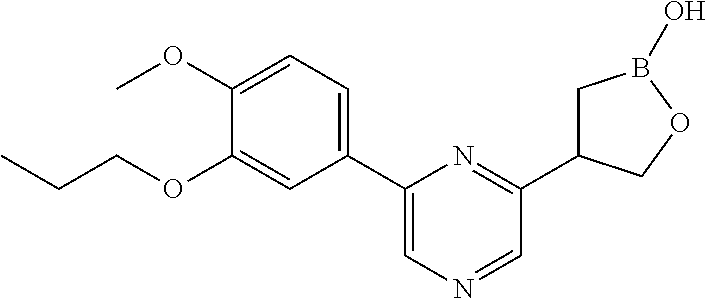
C1(C2=CN=CC(C3CB(O)OC3)=N2)=CC=C(OC)C(OCCC)=C1
